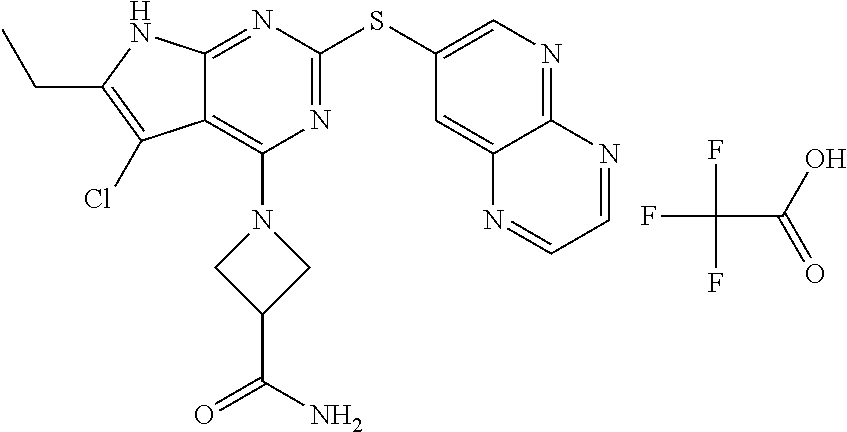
C(C1=C(Cl)C2=C(N3CC(C(N)=O)C3)N=C(SC3=CN=C4C(=C3)N=CC=N4)N=C2N1)C.FC(C(=O)O)(F)F
